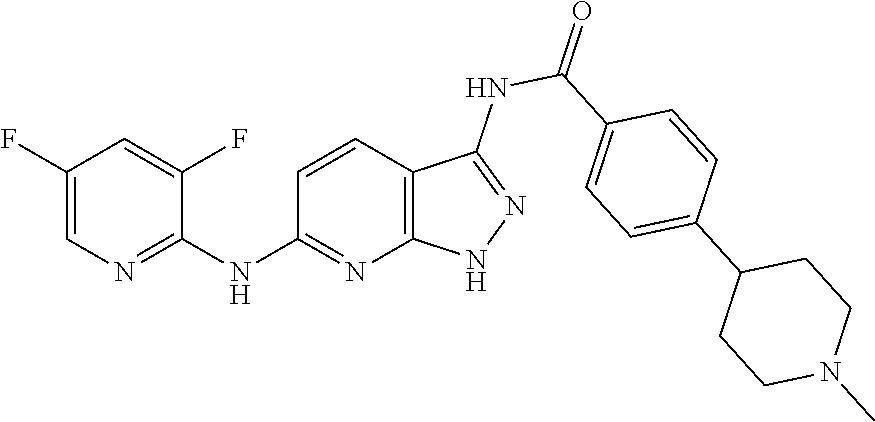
C1(F)=CN=C(NC2=NC3=C(C=C2)C(NC(=O)C2=CC=C(C4CCN(C)CC4)C=C2)=NN3)C(F)=C1
